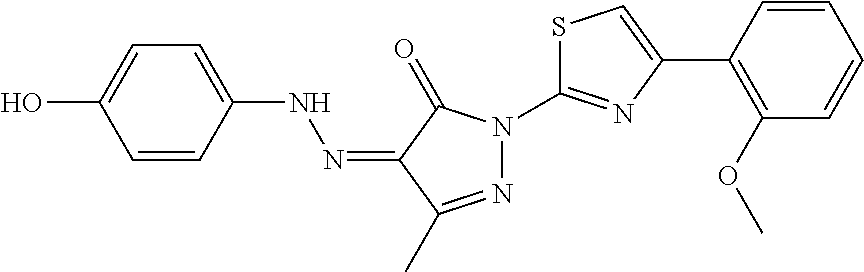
OC1=CC=C(NN=C2C(=O)N(C3=NC(C4=C(OC)C=CC=C4)=CS3)N=C2C)C=C1
